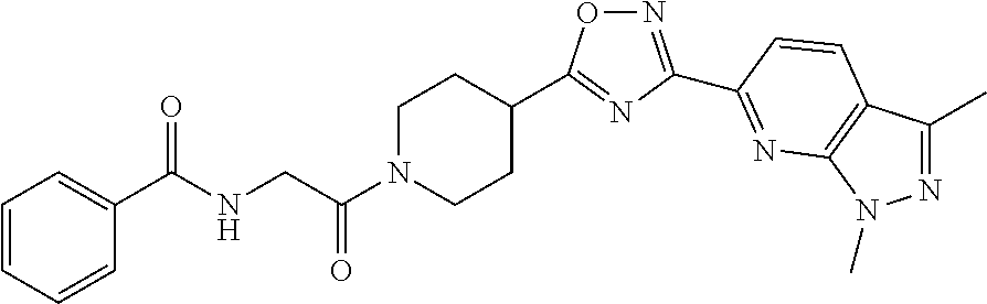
N1=C(C)C2=C(N1C)N=C(C1=NOC(C3CCN(C(CNC(C4=CC=CC=C4)=O)=O)CC3)=N1)C=C2
